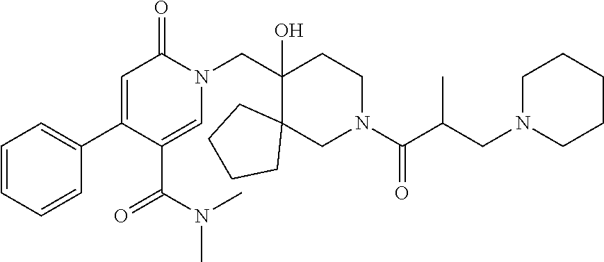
C1=CC=C(C2=CC(=O)N(CC3(O)C4(CN(C(C(CN5CCCCC5)C)=O)CC3)CCCC4)C=C2C(=O)N(C)C)C=C1
